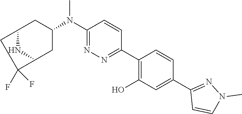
C1(N(C2CC3CC(F)(F)C(C2)N3)C)=NN=C(C2=C(O)C=C(C3=NN(C)C=C3)C=C2)C=C1
